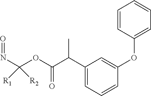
C1=CC=C(C(C)C(OC(N=O)([R2])[R1])=O)C=C1OC1=CC=CC=C1
